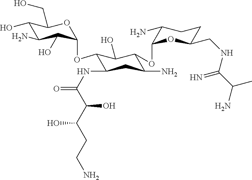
C1(O)C(N)C(O)C(OC2C(NC(=O)C(C(CCN)O)O)CC(N)C(OC3OC(CNC(C(N)C)=N)CCC3N)C2O)OC1CO
